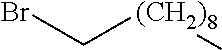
BrC[(CH2)8]C
